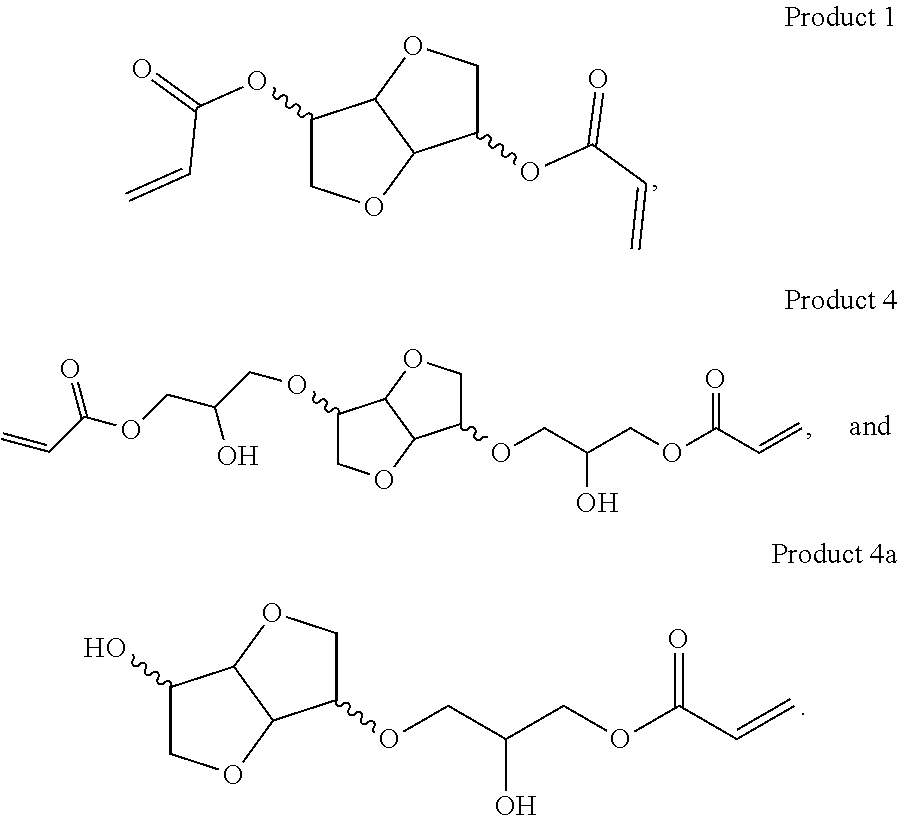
C1C(OC(C=C)=O)C2C(O1)C(OC(C=C)=O)CO2.C1C(OCC(COC(C=C)=O)O)C2C(O1)C(O)CO2.C1C(OCC(COC(C=C)=O)O)C2C(O1)C(OCC(O)COC(C=C)=O)CO2
